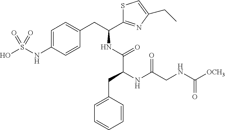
C1=C(NS(O)(=O)=O)C=CC(CC(C2=NC(CC)=CS2)NC(C(NC(CNC([OCH3])=O)=O)CC2=CC=CC=C2)=O)=C1
